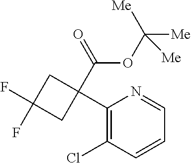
C1(C2(C(OC([Me])([Me])[Me])=O)CC(F)(F)C2)=C(Cl)C=CC=N1
